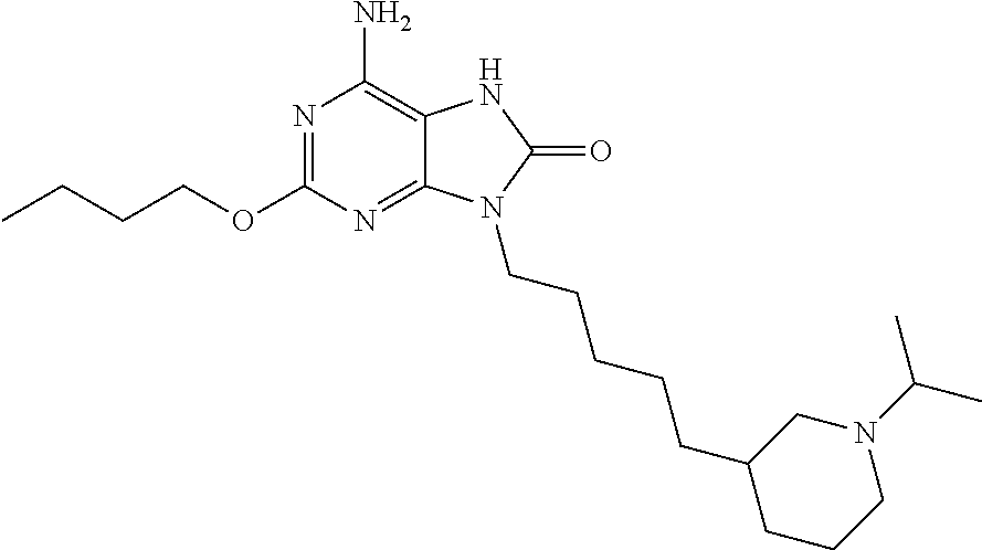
N1=C(OCCCC)N=C2C(=C1N)NC(=O)N2CCCCCC1CCCN(C(C)C)C1
